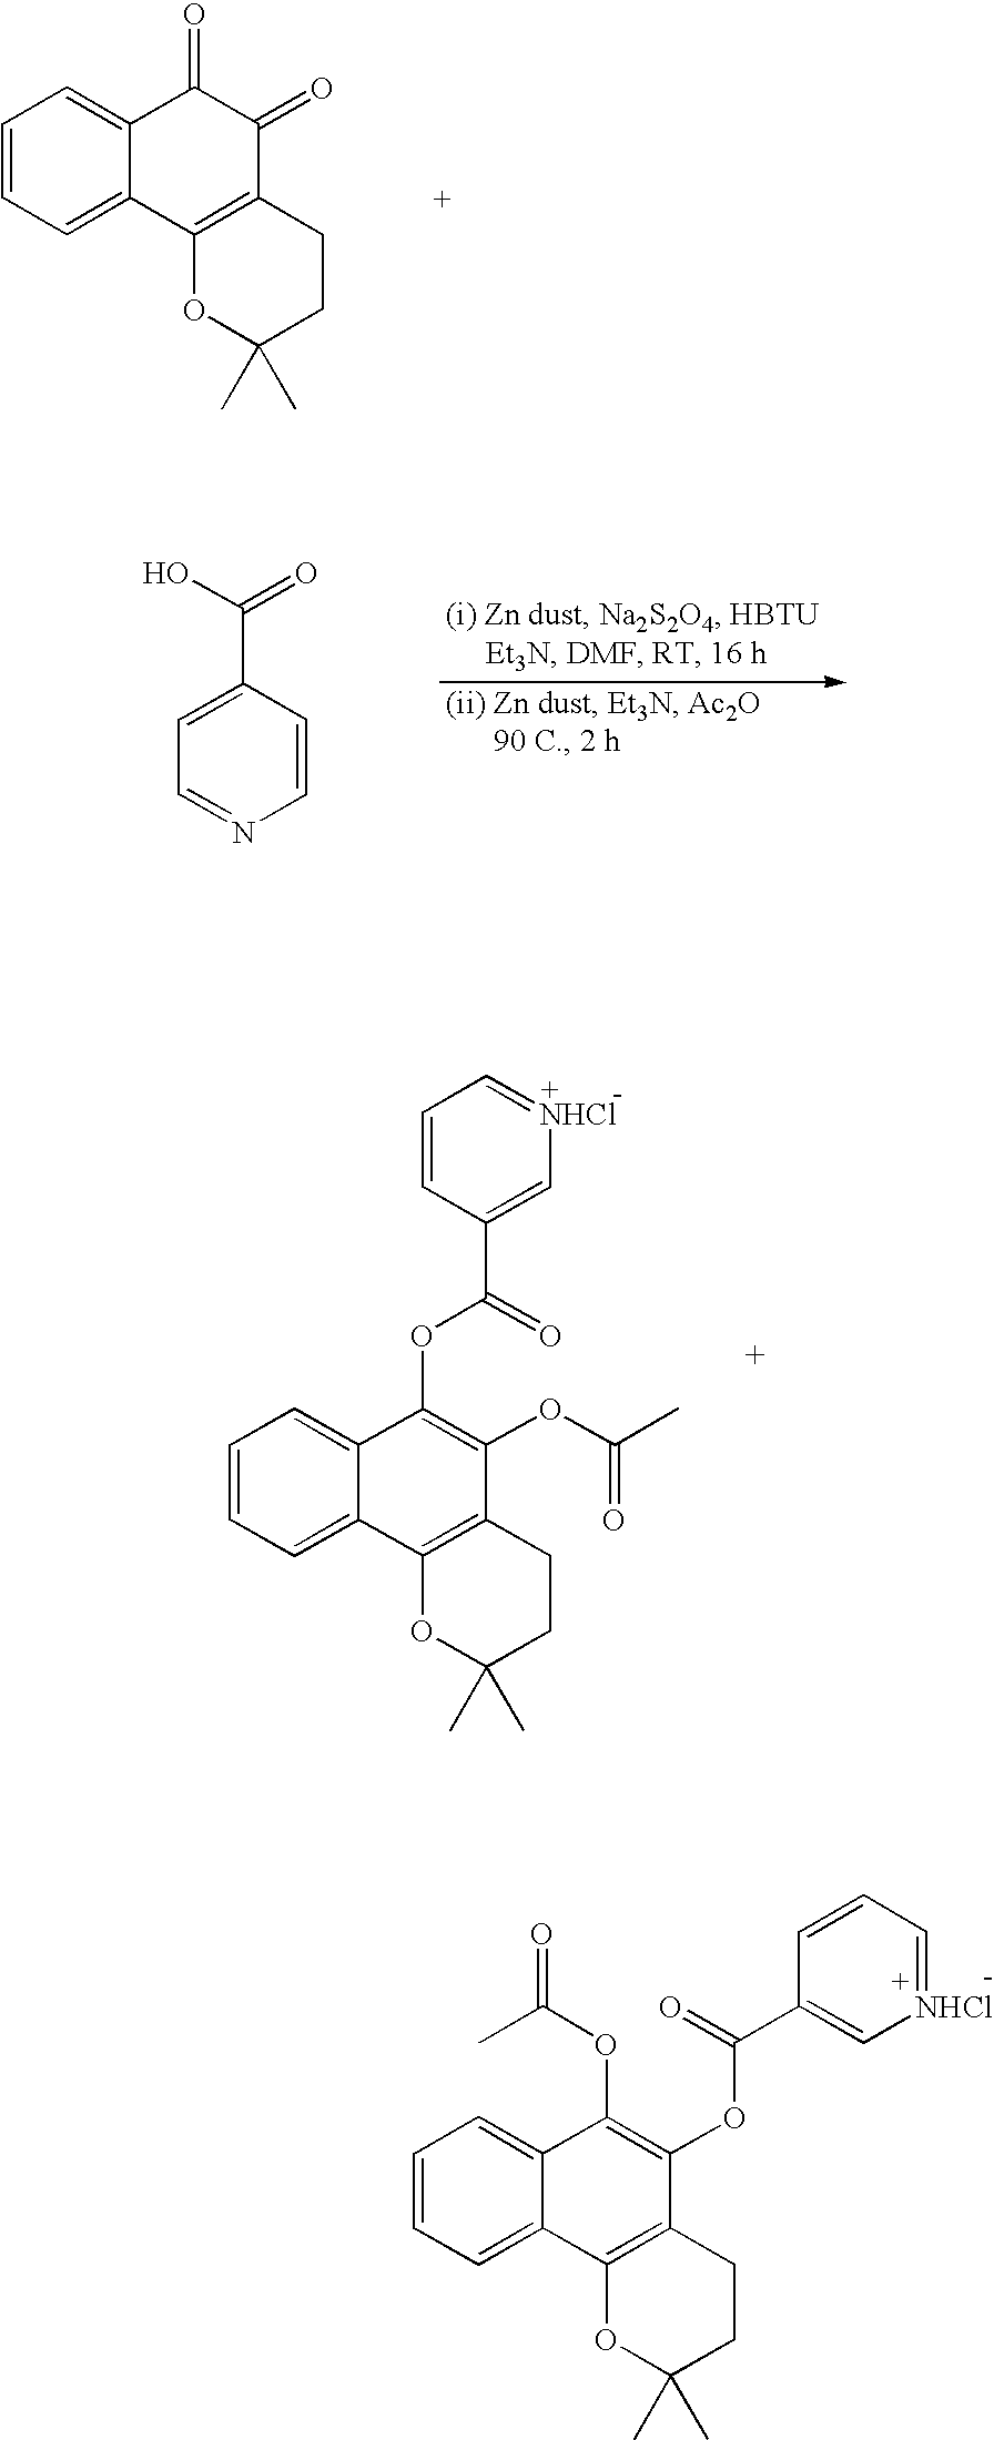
C1=CC=C2C(=C1)C(=O)C(=O)C1=C2OC(C)(C)CC1.C1=C(C(O)=O)C=CN=C1.C1=CC=C2C(=C1)C(OC(=O)C1=C[NHCl]=CC=C1)=C(OC(C)=O)C1=C2OC(C)(C)CC1.C1=CC=C2C(=C1)C(OC(=O)C)=C(OC(C1=C[NHCl]=CC=C1)=O)C1=C2OC(C)(C)CC1
